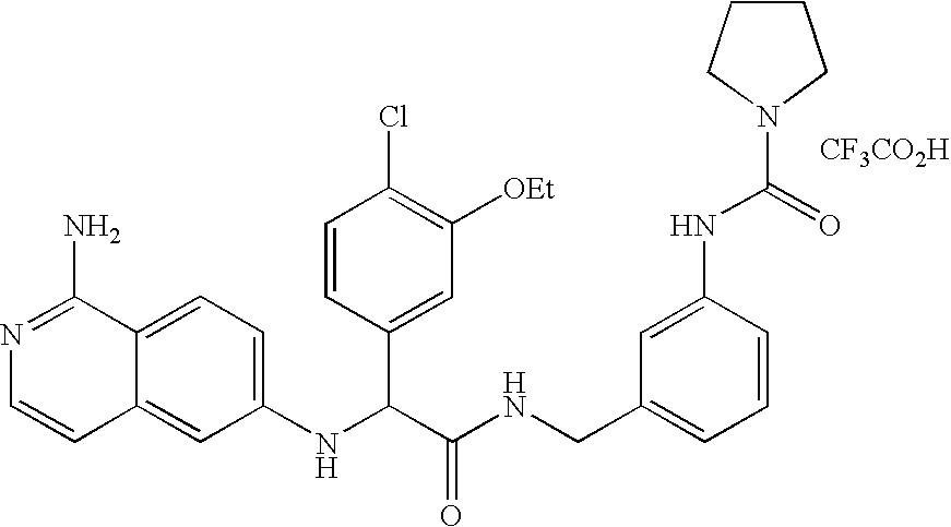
C1(NC(C(NCC2=CC=CC(NC(=O)N3CCCC3)=C2)=O)C2=CC([OEt])=C(Cl)C=C2)=CC=C2C(=C1)C=CN=C2N.[CF3CO2H]
